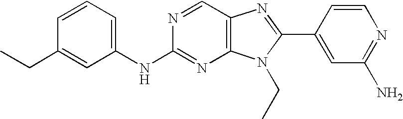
C1=CC=C(NC2=NC3=C(C=N2)N=C(C2=CC(N)=NC=C2)N3CC)C=C1CC
